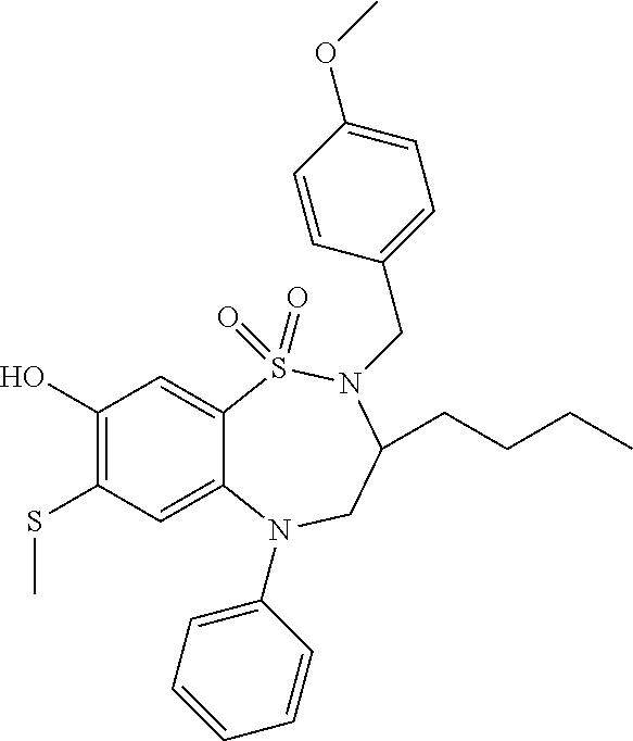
C1(O)=C(SC)C=C2C(=C1)S(=O)(=O)N(CC1=CC=C(OC)C=C1)C(CCCC)CN2C1=CC=CC=C1
